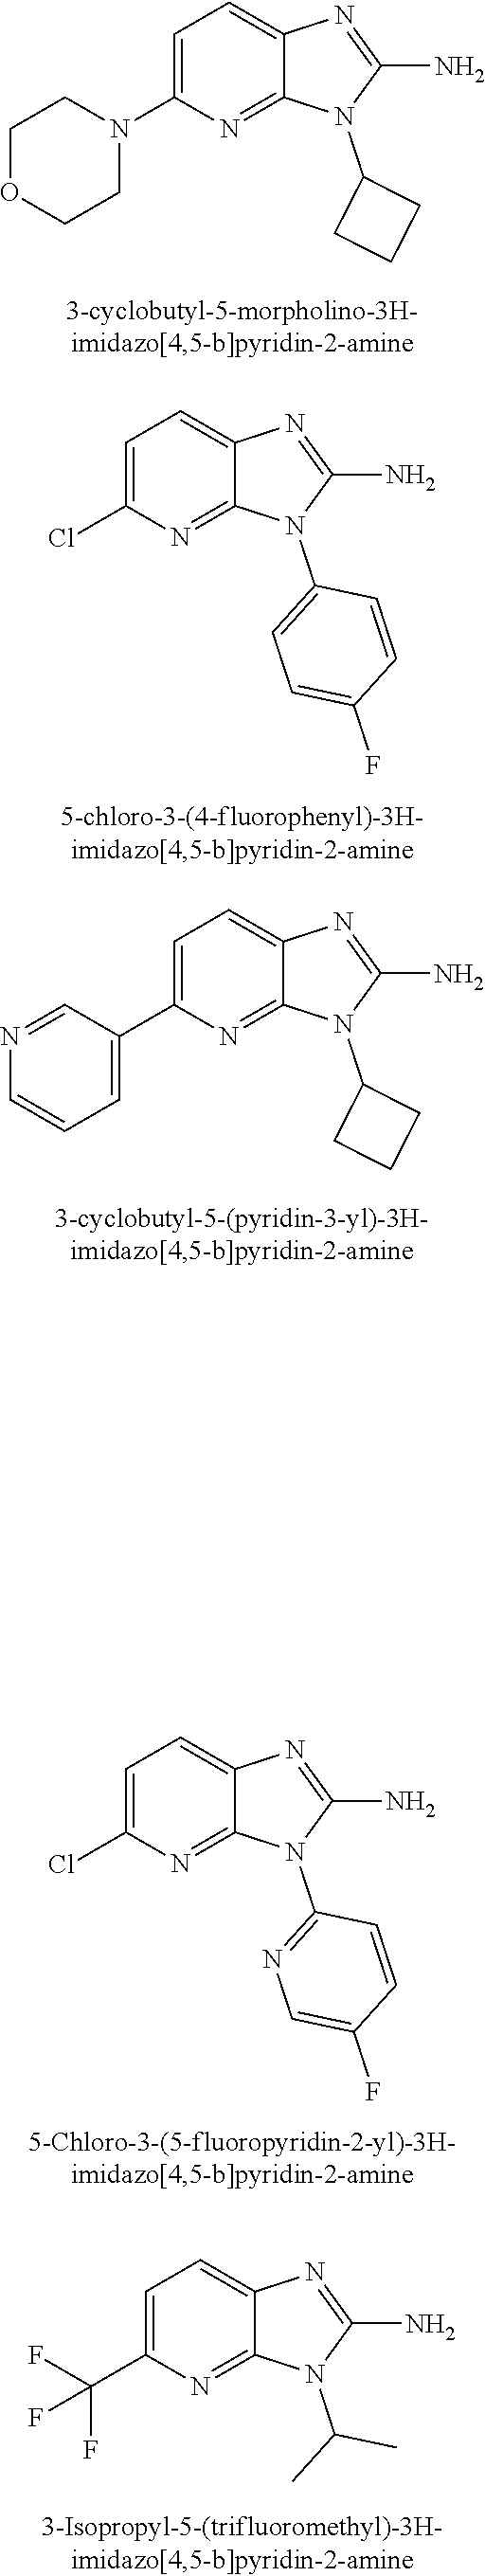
C1=C(N2CCOCC2)N=C2C(=C1)N=C(N)N2C1CCC1.C1=C(Cl)N=C2C(=C1)N=C(N)N2C1=CC=C(F)C=C1.C1=C(C2=CC=CN=C2)N=C2C(=C1)N=C(N)N2C1CCC1.C1=C(Cl)N=C2C(=C1)N=C(N)N2C1=NC=C(F)C=C1.C1=C(C(F)(F)F)N=C2C(=C1)N=C(N)N2C(C)C
